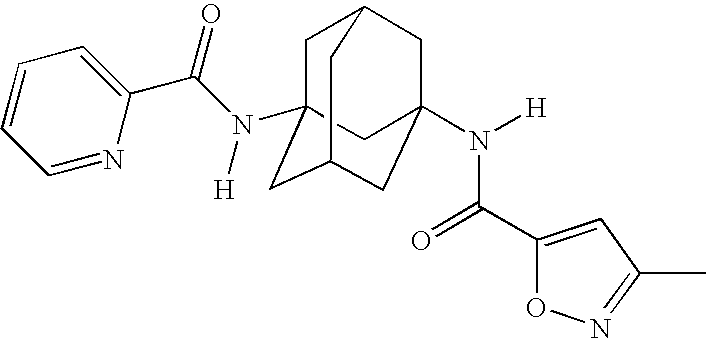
C1C2(N(C(C3=CC=CC=N3)=O)[H])CC3CC(N([H])C(C4=CC(C)=NO4)=O)(CC1C3)C2
